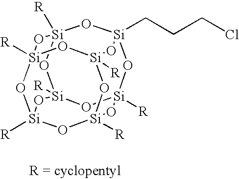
[R][Si]12O[Si]3(CCCCl)O[Si]4([R])O[Si]([R])(O1)O[Si]1([R])O[Si]([R])(O[Si]([R])(O[Si]([R])(O1)O2)O3)O4
